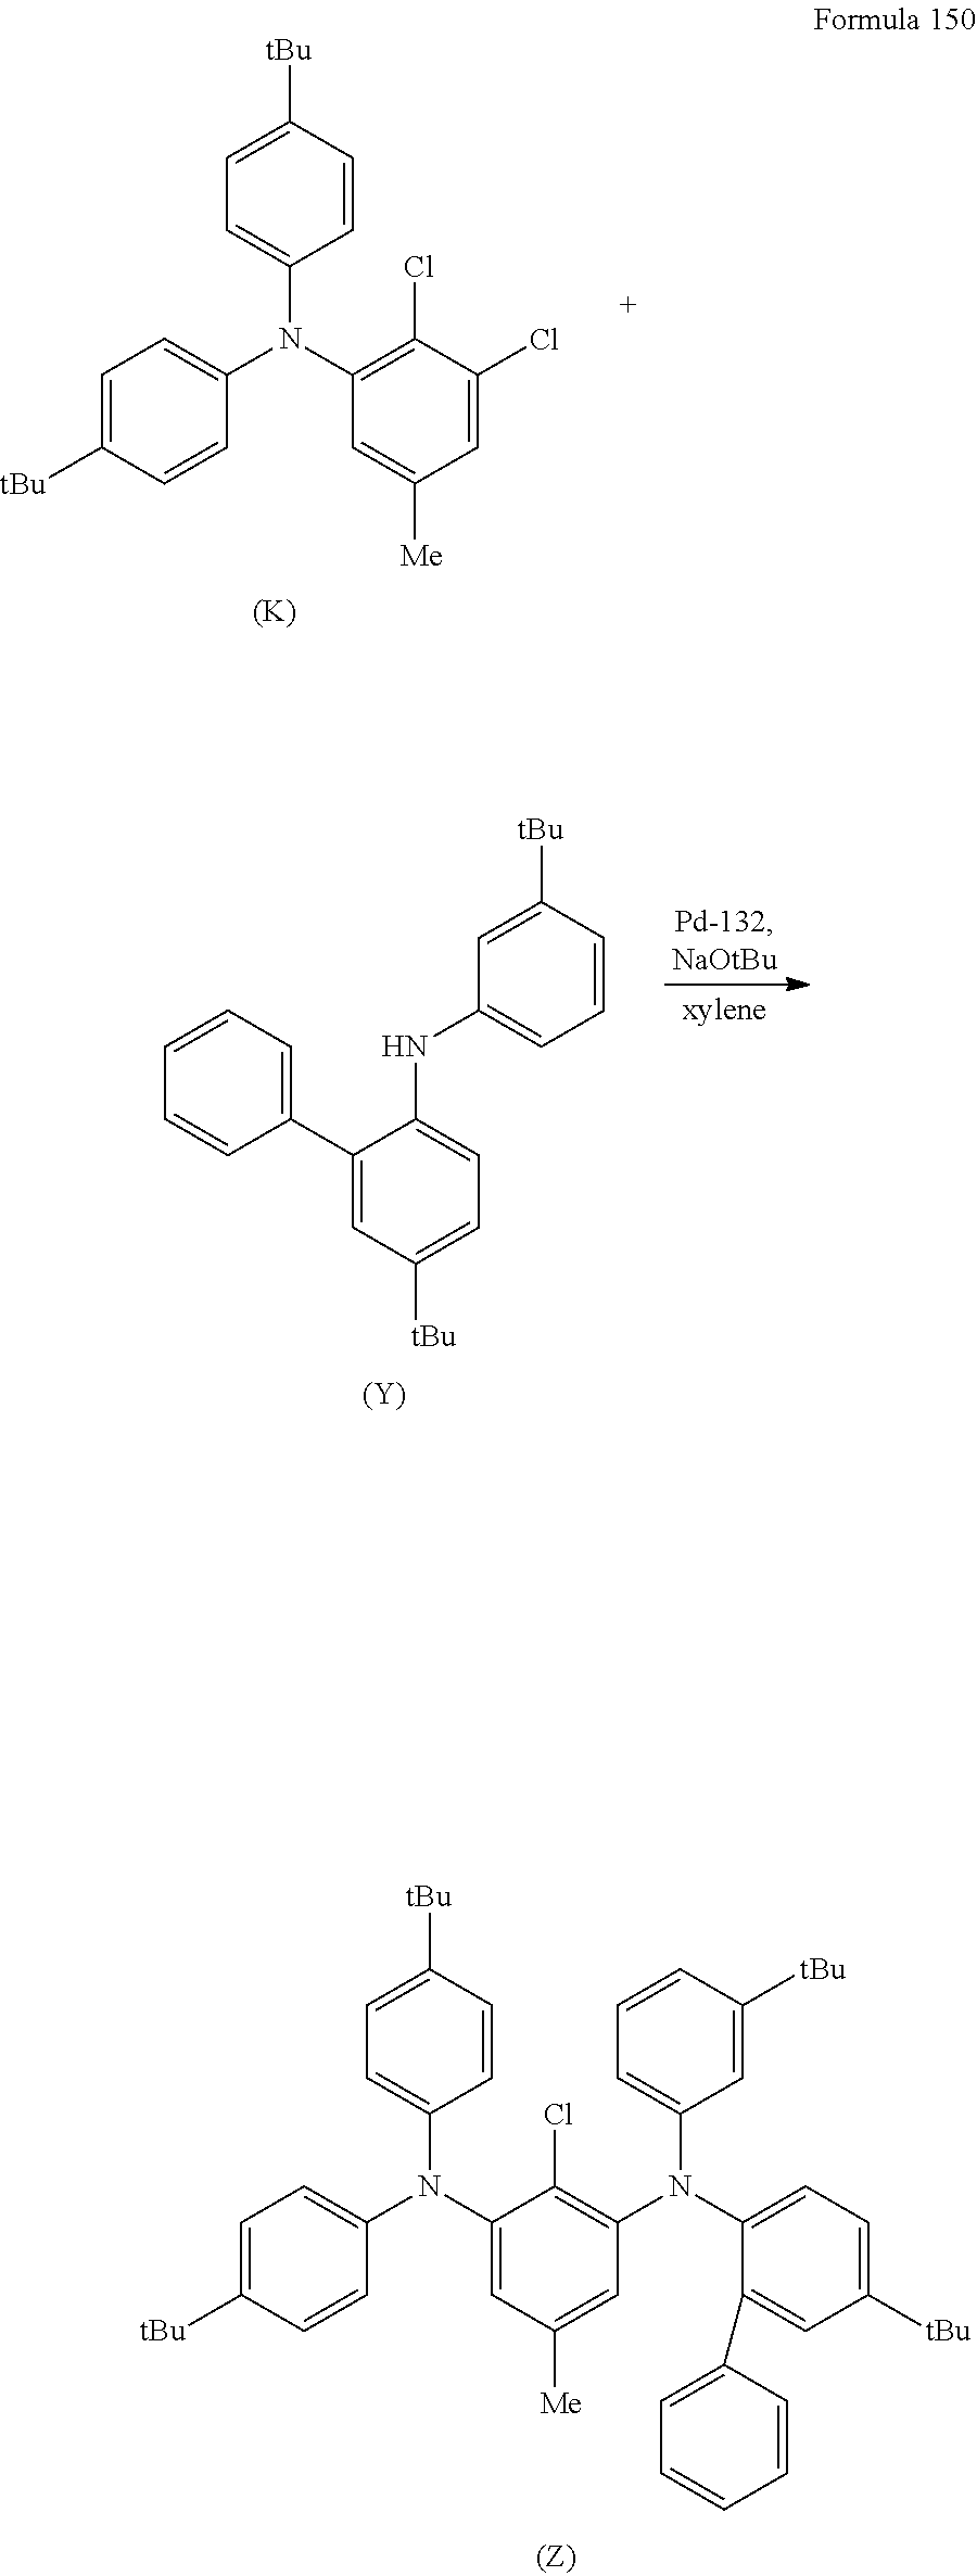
C1=C(N(C2=CC=C([tBu])C=C2)C2=C(Cl)C(Cl)=CC([Me])=C2)C=CC([tBu])=C1.[(K)].C1=CC(C2=CC([tBu])=CC=C2NC2=CC=CC([tBu])=C2)=CC=C1.[(Y)].C1=C([tBu])C=CC=C1N(C1=C(Cl)C(N(C2=CC=C([tBu])C=C2)C2=CC=C([tBu])C=C2)=CC([Me])=C1)C1=CC=C([tBu])C=C1C1=CC=CC=C1
